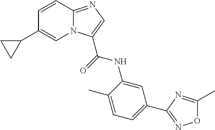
N12C(=NC=C1C(=O)NC1=CC(C3=NOC(C)=N3)=CC=C1C)C=CC(C1CC1)=C2
